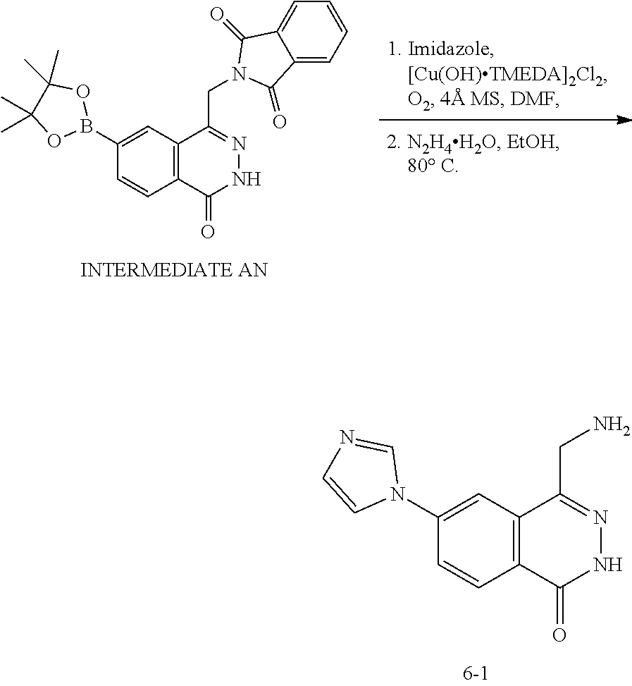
C12=C(C(CN)=NNC1=O)C=C(N1C=NC=C1)C=C2.C12=C(C(CN3C(=O)C4=CC=CC=C4C3=O)=NNC1=O)C=C(B1OC(C)(C)C(C)(C)O1)C=C2
